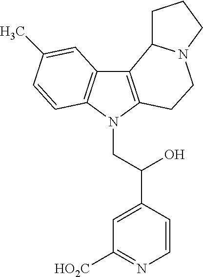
C12=C(N(CC(C3=CC([HO2C])=NC=C3)O)C3=C1C=C(C)C=C3)CCN1C2CCC1
